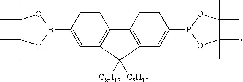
C1(C)(C)C(C)(C)OB(C2=CC3=C(C=C2)C2=C(C=C(B4OC(C)(C)C(C)(C)O4)C=C2)C3([C8H17])[C8H17])O1
